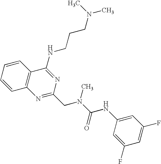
C1=CC=CC2=C1N=C(CN(C(=O)NC1=CC(F)=CC(F)=C1)C)N=C2NCCCN(C)C
